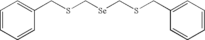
C1=CC=CC(CSC[Se]CSCC2=CC=CC=C2)=C1
